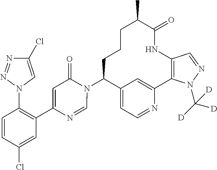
C12=CC=NC(=C1)C1=C(NC(=O)C(C)CCCC2N2C(=O)C=C(C3=C(N4C=C(Cl)N=N4)C=CC(Cl)=C3)N=C2)C=NN1C([D])([D])[D]
